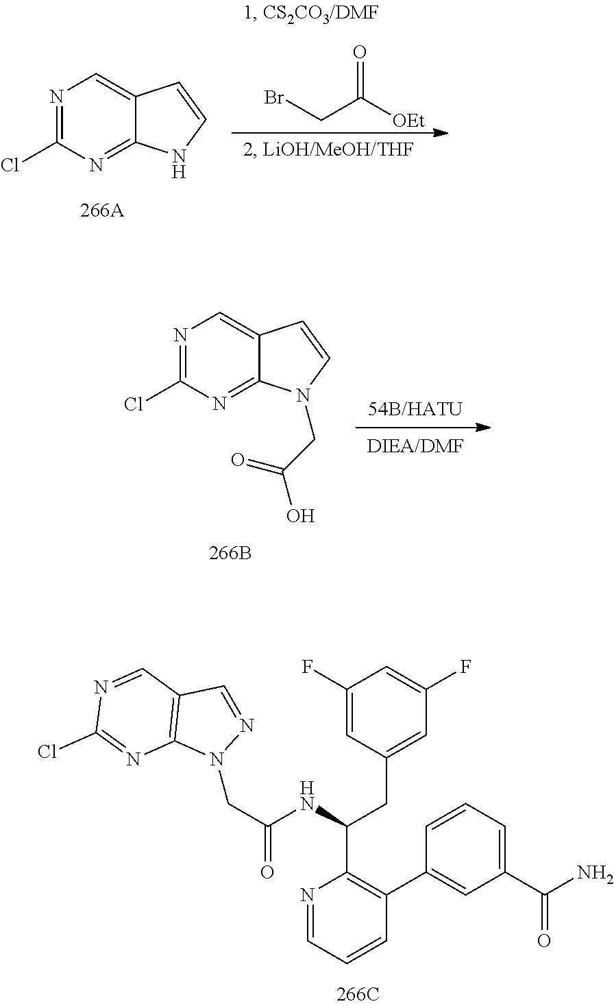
C12=C(C=NN1CC(=O)NC(CC1=CC(F)=CC(F)=C1)C1=C(C3=CC(C(N)=O)=CC=C3)C=CC=N1)C=NC(Cl)=N2.N1=C(Cl)N=C2C(=C1)C=CN2.O=C([OEt])CBr.N1=C(Cl)N=C2C(=C1)C=CN2CC(O)=O
